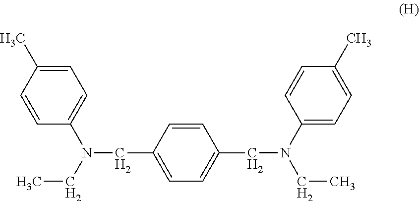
C1=CC(CN(C2=CC=C(C)C=C2)CC)=CC=C1CN(CC)C1=CC=C(C)C=C1
